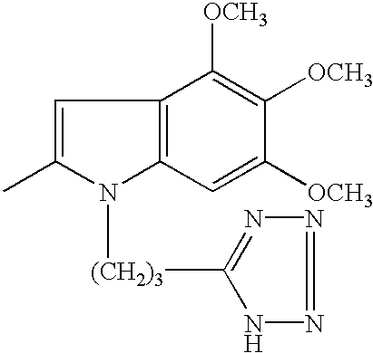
C1=C(C)N([(CH2)3]C2=NN=NN2)C2=C1C([OCH3])=C([OCH3])C([OCH3])=C2
